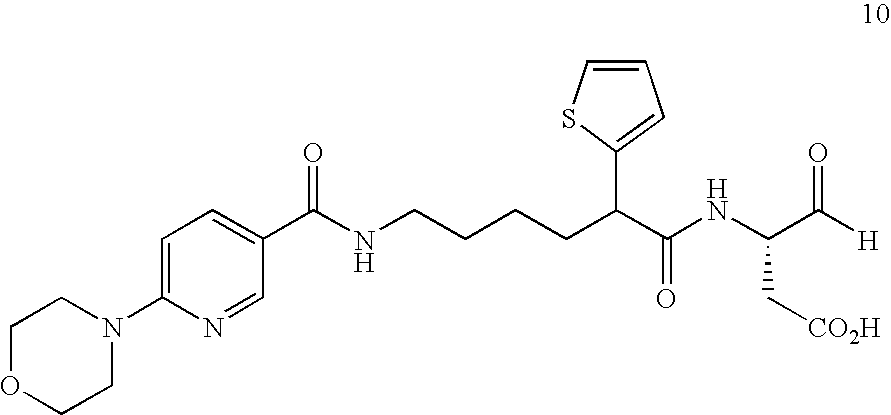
C1=C(C(NCCCCC(C(NC(C([H])=O)C[CO2H])=O)C2=CC=CS2)=O)C=NC(N2CCOCC2)=C1
